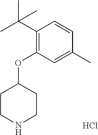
C1(OC2=C(C(C)(C)C)C=CC(C)=C2)CCNCC1.Cl
